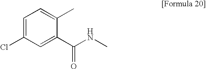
C1=C(Cl)C=C(C(NC)=O)C(C)=C1
